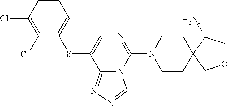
C1(Cl)=C(Cl)C=CC=C1SC1=CN=C(N2CCC3(CC2)C(N)COC3)N2C1=NN=C2
